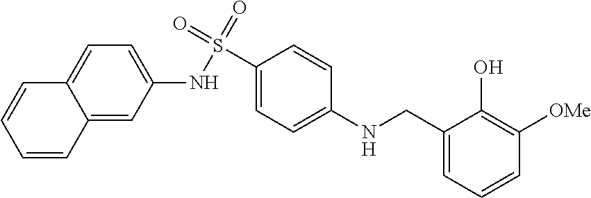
C1(NS(C2=CC=C(NCC3=CC=CC([OMe])=C3O)C=C2)(=O)=O)=CC=C2C(=C1)C=CC=C2
